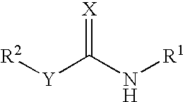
[R2][Y]C(N[R1])=[X]
